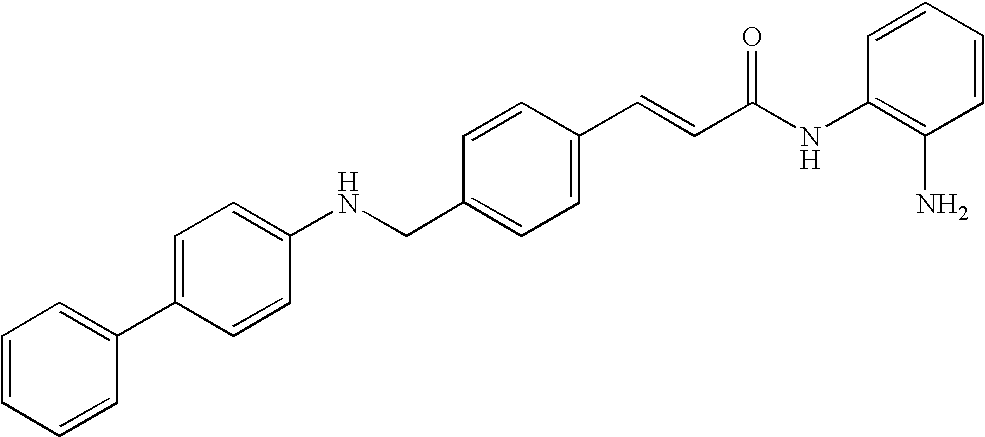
C(C1=CC=C(C=CC(NC2=C(N)C=CC=C2)=O)C=C1)NC1=CC=C(C2=CC=CC=C2)C=C1
